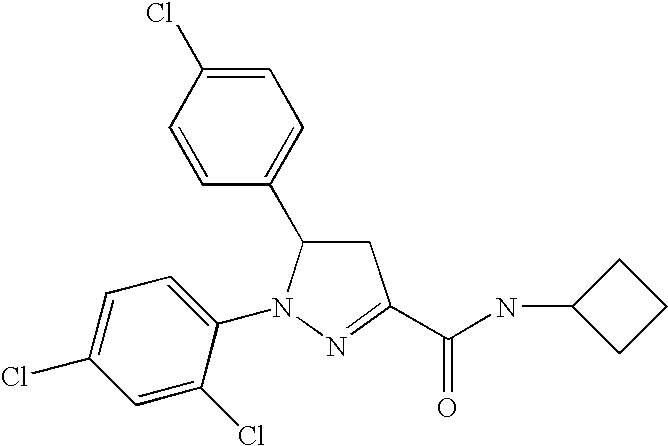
C1=C(Cl)C=CC(C2CC(C(NC3CCC3)=O)=NN2C2=CC=C(Cl)C=C2Cl)=C1
